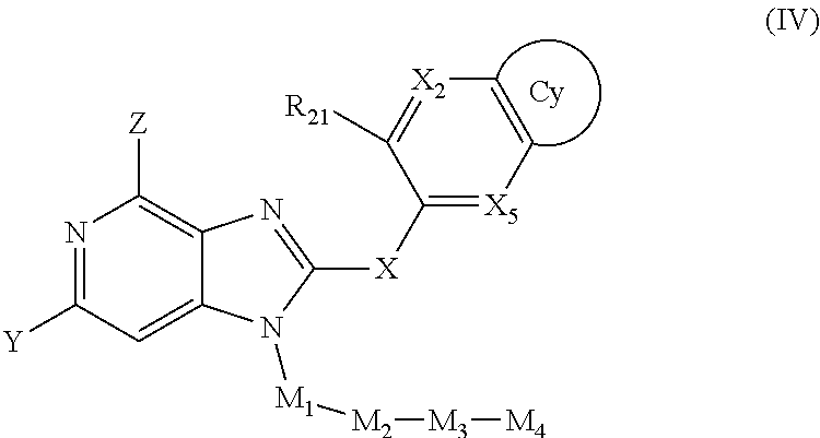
N1=C([Y])C=C2C(=C1[Z])N=C([X]C1=[X5]C=C[X2]=C1[R21])N2[M1][M2][M3][M4]
